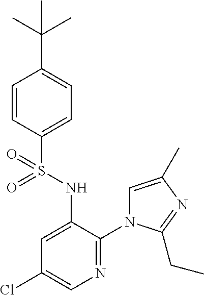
C1=CC(S(NC2=CC(Cl)=CN=C2N2C=C(C)N=C2CC)(=O)=O)=CC=C1C(C)(C)C
